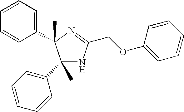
C1(C2=CC=CC=C2)(C)NC(COC2=CC=CC=C2)=NC1(C1=CC=CC=C1)C
